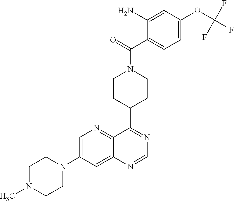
C1=C(N2CCN(C)CC2)C=C2C(=N1)C(C1CCN(C(C3=CC=C(OC(F)(F)F)C=C3N)=O)CC1)=NC=N2
